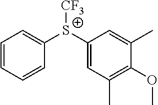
C1=CC=CC([S+](C2=CC(C)=C(OC)C(C)=C2)[CF3])=C1
